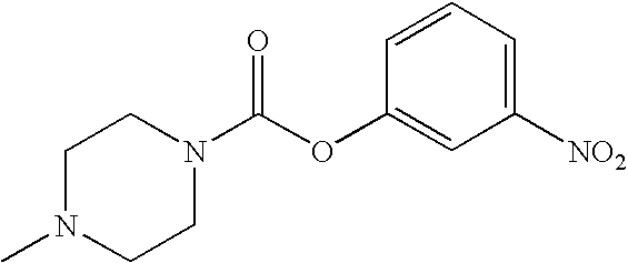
C1=CC=C([NO2])C=C1OC(N1CCN(C)CC1)=O
